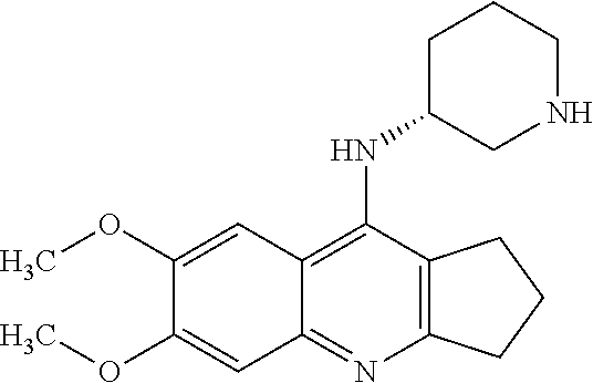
C12=C(N=C3C(=C1NC1CNCCC1)C=C(OC)C(OC)=C3)CCC2
